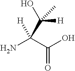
C(=O)(O)C(N)([H])C(O)([H])C
